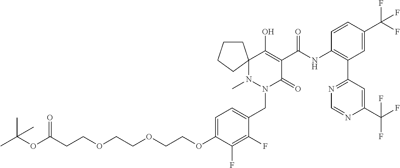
C1CCCC12N(C)N(CC1=CC=C(OCCOCCOCCC(=O)OC(C)(C)C)C(F)=C1F)C(=O)C(C(NC1=C(C3=NC=NC(C(F)(F)F)=C3)C=C(C(F)(F)F)C=C1)=O)=C2O
